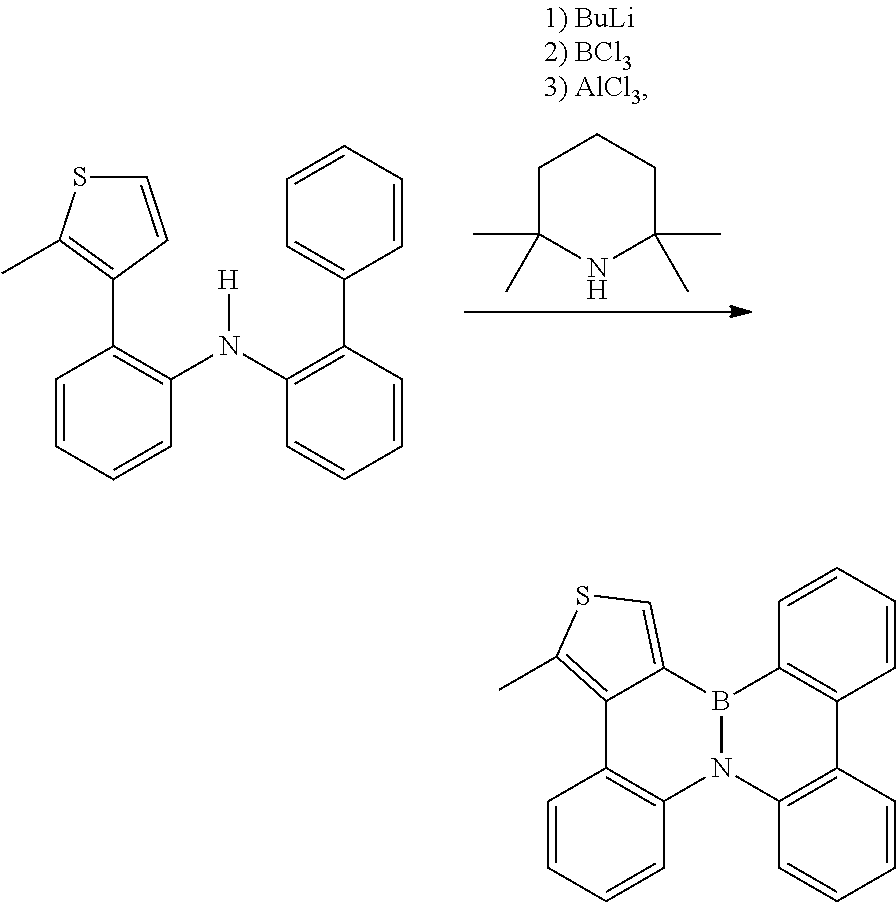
C1(C2=C(N(C3=C(C4=CC=CC=C4)C=CC=C3)[H])C=CC=C2)=C(C)SC=C1.C1C(C)(C)NC(C)(C)CC1.C12=C(C)SC=C1B1N(C3=C2C=CC=C3)C2=C(C=CC=C2)C2=C1C=CC=C2
